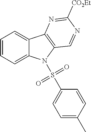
C1=CC=C2C(=C1)C1=C(N2S(C2=CC=C(C)C=C2)(=O)=O)C=NC([CO2Et])=N1
